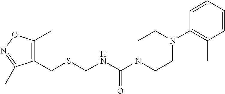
C1(CSCNC(N2CCN(C3=C(C)C=CC=C3)CC2)=O)=C(C)ON=C1C
